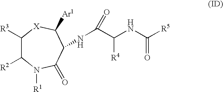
C1([R3])C([R2])N([R1])C(=O)C(NC(C(NC([R5])=O)[R4])=O)C([Ar1])[X]1
